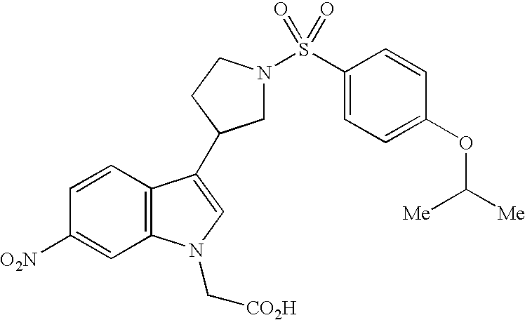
C1N(S(C2=CC=C(OC([Me])[Me])C=C2)(=O)=O)CCC1C1=CN(C[CO2H])C2=C1C=CC([O2N])=C2
